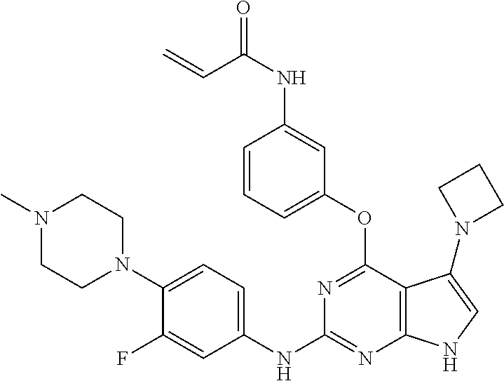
N1(C)CCN(C2=CC=C(NC3=NC4=C(C(OC5=CC=CC(NC(=O)C=C)=C5)=N3)C(N3CCC3)=CN4)C=C2F)CC1
